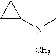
C1C(N(C)C)C1
